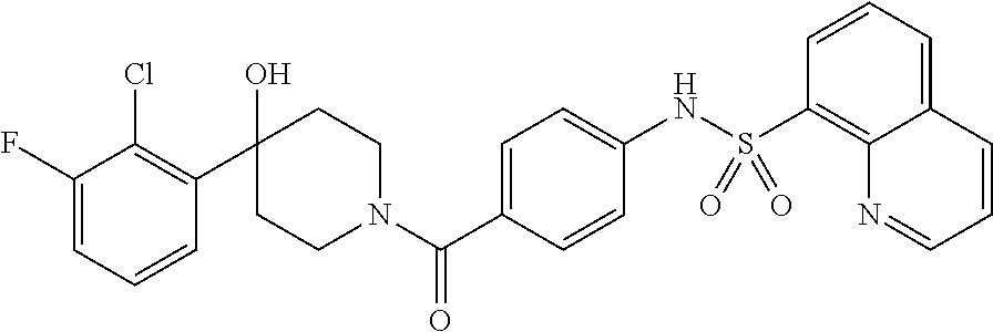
C1(F)=CC=CC(C2(O)CCN(C(C3=CC=C(NS(C4=C5C(=CC=C4)C=CC=N5)(=O)=O)C=C3)=O)CC2)=C1Cl
